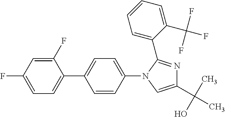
C1=C(F)C(C2=CC=C(N3C(C4=CC=CC=C4C(F)(F)F)=NC(C(C)(O)C)=C3)C=C2)=CC=C1F
